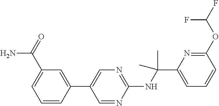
C1(NC(C2=CC=CC(OC(F)F)=N2)(C)C)=NC=C(C2=CC(C(=O)N)=CC=C2)C=N1
